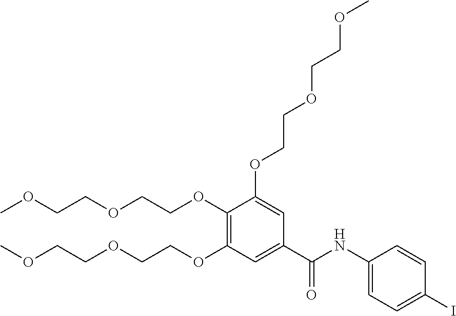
COCCOCCOC1=C(OCCOCCOC)C=C(C(NC2=CC=C(I)C=C2)=O)C=C1OCCOCCOC
